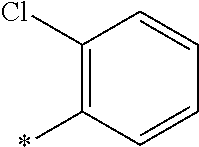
C1(Cl)=C(*)C=CC=C1
